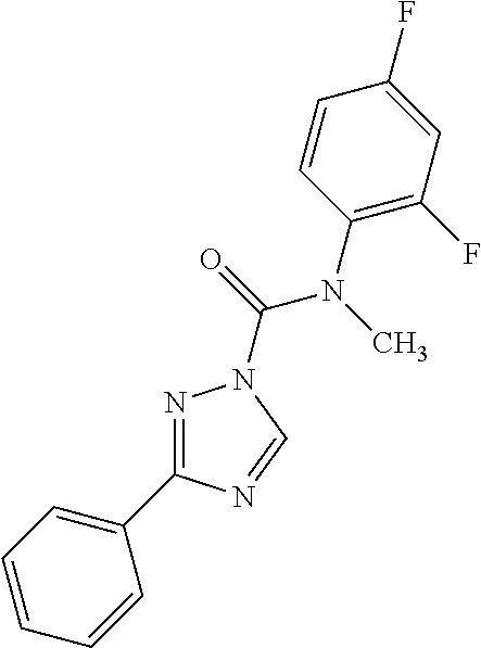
N1=C(C2=CC=CC=C2)N=CN1C(=O)N(C)C1=C(F)C=C(F)C=C1
